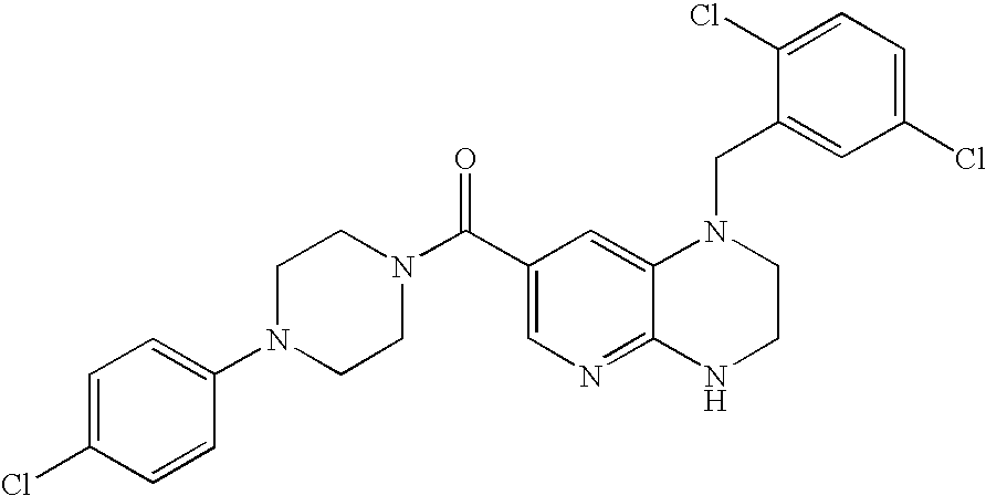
C1(Cl)=CC=C(Cl)C=C1CN1C2=CC(C(=O)N3CCN(C4=CC=C(Cl)C=C4)CC3)=CN=C2NCC1
